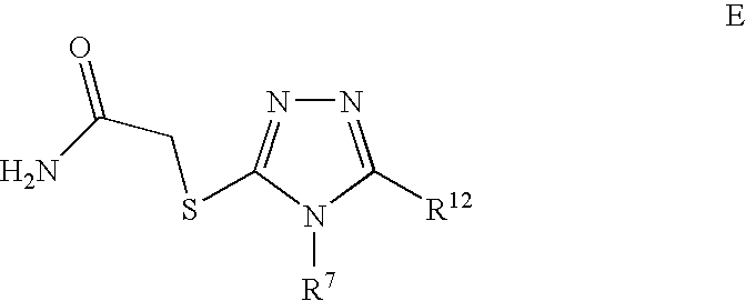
N1=C([R12])N([R7])C(SCC(=O)N)=N1
